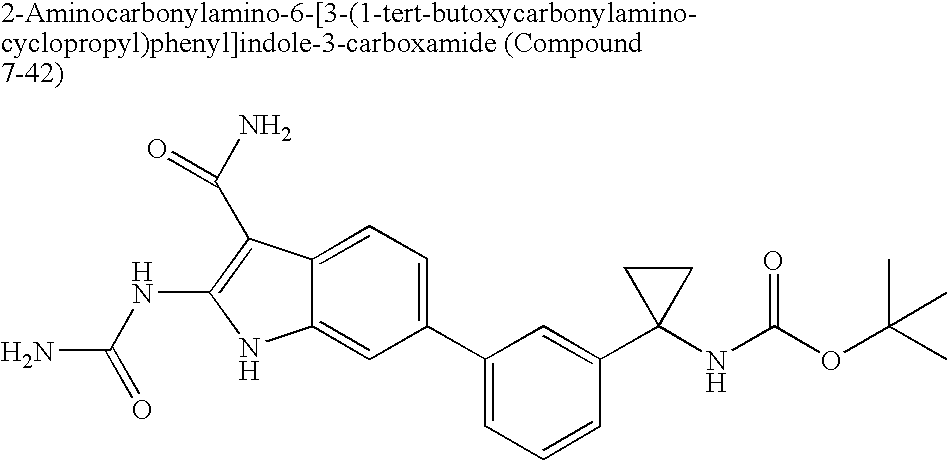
C1(C2=CC=CC(C3(NC(OC(C)(C)C)=O)CC3)=C2)=CC=C2C(=C1)NC(NC(N)=O)=C2C(N)=O
